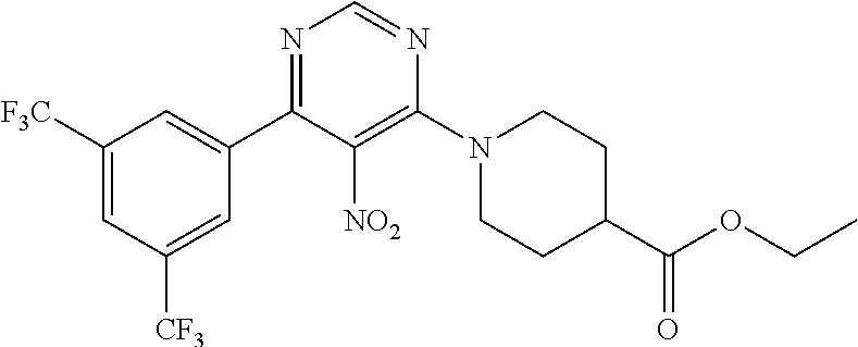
C1([F3C])=CC([CF3])=CC(C2=NC=NC(N3CCC(C(OCC)=O)CC3)=C2[NO2])=C1
